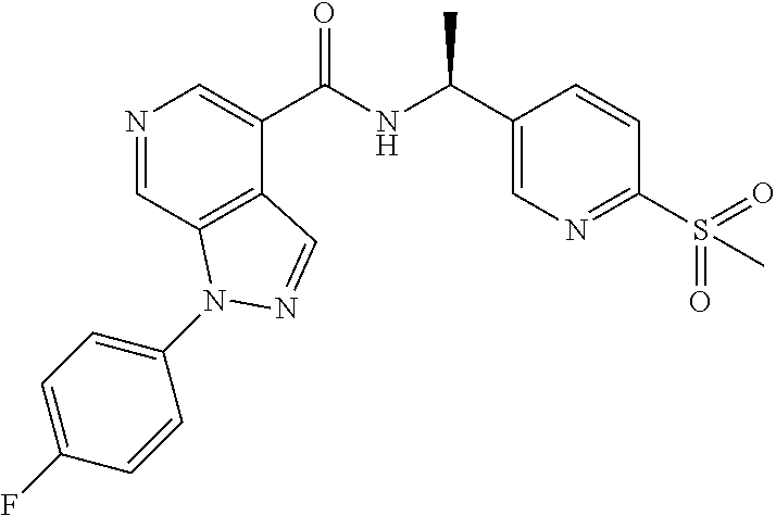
N1=CC2=C(C(C(NC(C3=CN=C(S(=O)(=O)C)C=C3)C)=O)=C1)C=NN2C1=CC=C(F)C=C1
